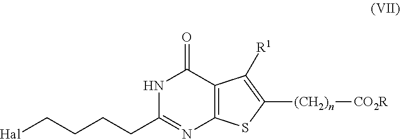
N1C(=O)C2=C(N=C1CCCC[Hal])SC([(CH2)n][CO2R])=C2[R1]
